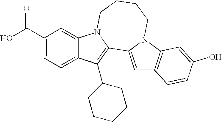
C1(C(=O)O)=CC=C2C(=C1)N1C(=C2C2CCCCC2)C2=CC3=C(N2CCCC1)C=C(O)C=C3
